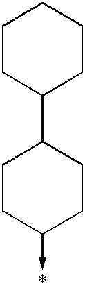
C1CC(C2CCC(->*)CC2)CCC1
